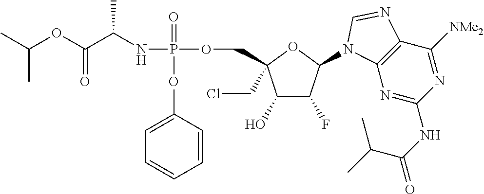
C1(O)C(F)C(N2C3=C(C([NMe2])=NC(NC(=O)C(C)C)=N3)N=C2)OC1(COP(=O)(OC1=CC=CC=C1)NC(C)C(OC(C)C)=O)CCl
